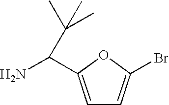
C1=C(C(N)C(C)(C)C)OC(Br)=C1
